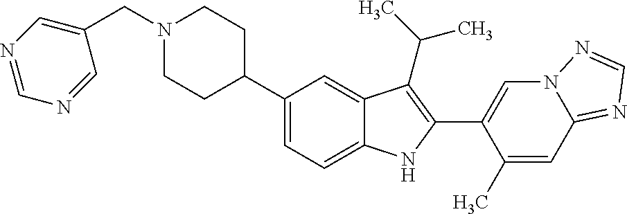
C1(C2CCN(CC3=CN=CN=C3)CC2)=CC=C2C(=C1)C(C(C)C)=C(C1=CN3C(=NC=N3)C=C1C)N2
